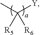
CC([Y])([R5])[R6]
